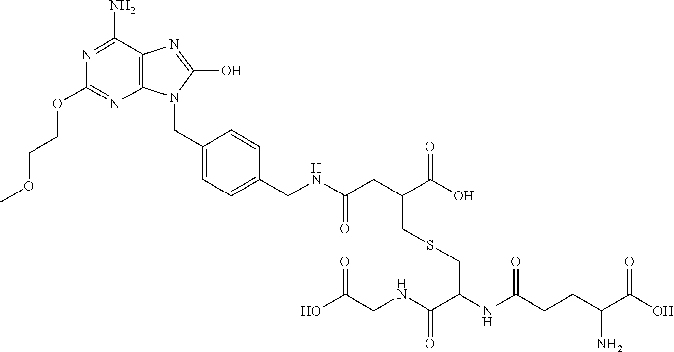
N1=C(N)C2=C(N=C1OCCOC)N(CC1=CC=C(CNC(=O)CC(C(O)=O)CSCC(NC(CCC(C(O)=O)N)=O)C(NCC(O)=O)=O)C=C1)C(O)=N2
